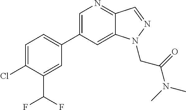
C1=C(C2=CC=C(Cl)C(C(F)F)=C2)C=C2C(=N1)C=NN2CC(N(C)C)=O
